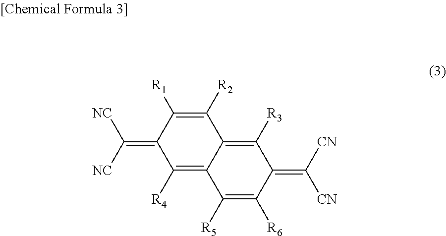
C(=C1C([R4])=C2C(=C([R3])C(=C([CN])[CN])C([R6])=C2[R5])C([R2])=C1[R1])([NC])[NC]
